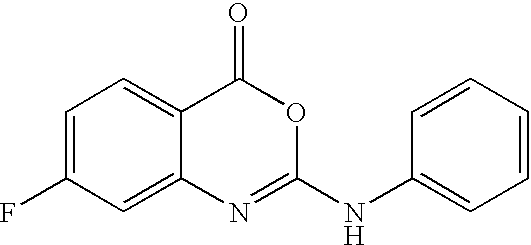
C1=C(F)C=C2C(=C1)C(=O)OC(NC1=CC=CC=C1)=N2
